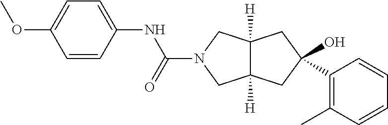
C12([H])C([H])(CC(O)(C3=C(C)C=CC=C3)C1)CN(C(NC1=CC=C(OC)C=C1)=O)C2
